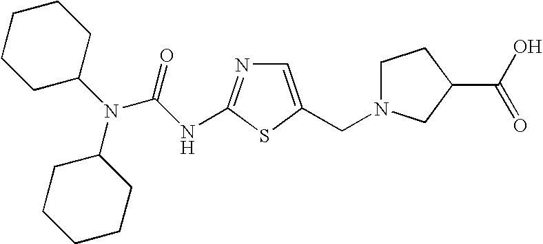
C1=C(CN2CCC(C(O)=O)C2)SC(NC(N(C2CCCCC2)C2CCCCC2)=O)=N1
